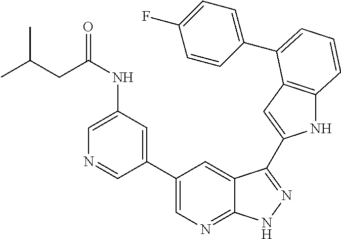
C1(C2=CN=C3C(=C2)C(C2=CC4=C(N2)C=CC=C4C2=CC=C(F)C=C2)=NN3)=CC(NC(CC(C)C)=O)=CN=C1
